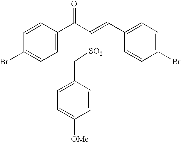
C1=CC(Br)=CC=C1C(C(=CC1=CC=C(Br)C=C1)[SO2]CC1=CC=C([OMe])C=C1)=O
